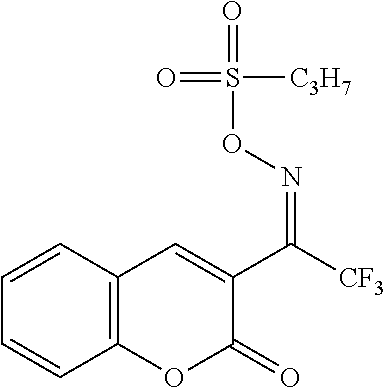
C1=CC2=C(C=C1)OC(=O)C(C(=NOS(=O)([C3H7])=O)[CF3])=C2
